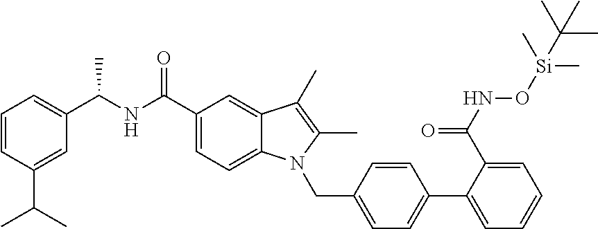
C1=CC(C(C)C)=CC(C(NC(C2=CC=C3C(=C2)C(C)=C(C)N3CC2=CC=C(C3=CC=CC=C3C(NO[Si](C)(C)C(C)(C)C)=O)C=C2)=O)C)=C1
